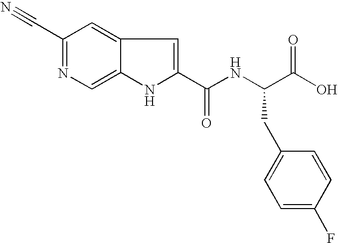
C1(C#N)=NC=C2C(=C1)C=C(C(NC(C(O)=O)CC1=CC=C(F)C=C1)=O)N2
